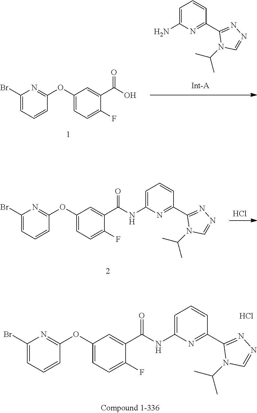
Cl.C1(C(NC2=CC=CC(C3=NN=CN3C(C)C)=N2)=O)=CC(OC2=NC(Br)=CC=C2)=CC=C1F.C1=C(N)N=C(C2=NN=CN2C(C)C)C=C1.C1(C(O)=O)=CC(OC2=NC(Br)=CC=C2)=CC=C1F.Cl.C1(C(NC2=CC=CC(C3=NN=CN3C(C)C)=N2)=O)=CC(OC2=NC(Br)=CC=C2)=CC=C1F
